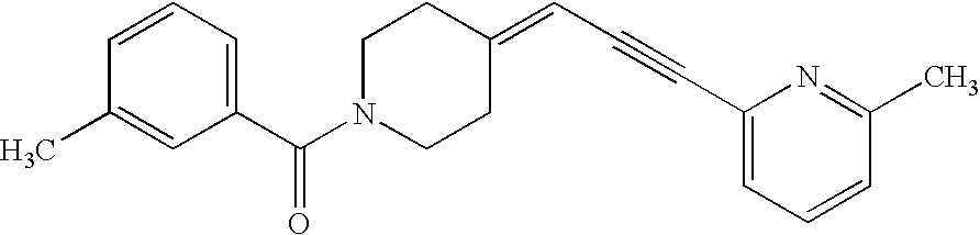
C1=CC=C(C(N2CCC(=CC#CC3=CC=CC(C)=N3)CC2)=O)C=C1C
